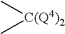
C[C(Q4)2]C
